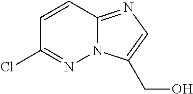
ClC1=NN2C(=NC=C2CO)C=C1
